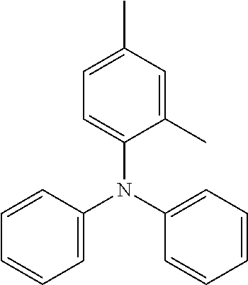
C1=C(C)C=C(C)C(N(C2=CC=CC=C2)C2=CC=CC=C2)=C1
